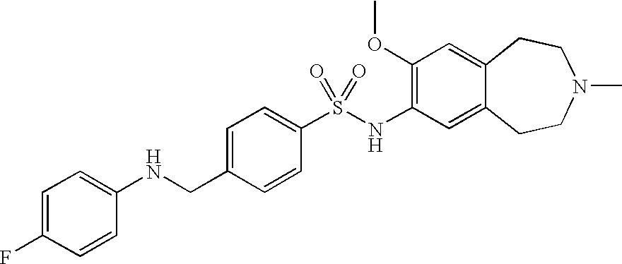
C1(OC)=C(NS(C2=CC=C(CNC3=CC=C(F)C=C3)C=C2)(=O)=O)C=C2C(=C1)CCN(C)CC2
